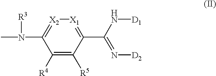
CN(C1=[X2][X1]=C(C(N[D1])=N[D2])C([R5])=C1[R4])[R3]
